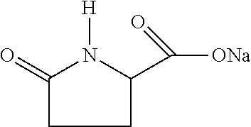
[H]N1C(C([ONa])=O)CCC1=O
